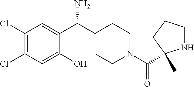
C1(O)=CC(Cl)=C(Cl)C=C1C(N)C1CCN(C(=O)C2(C)NCCC2)CC1
